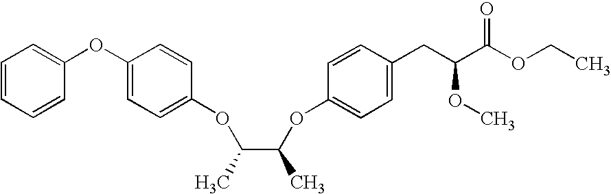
O(C1=CC=C(OC2=CC=CC=C2)C=C1)C(C)C(OC1=CC=C(CC(C(OCC)=O)OC)C=C1)C
